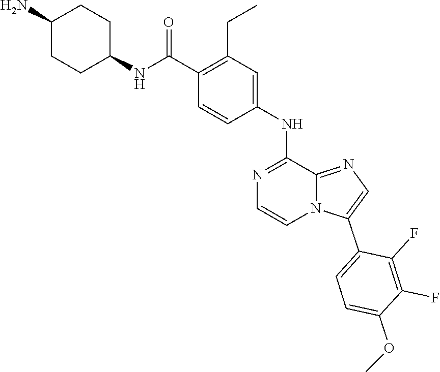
COC1=CC=C(C2=CN=C3N2C=CN=C3NC2=CC(CC)=C(C(NC3CCC(N)CC3)=O)C=C2)C(F)=C1F
